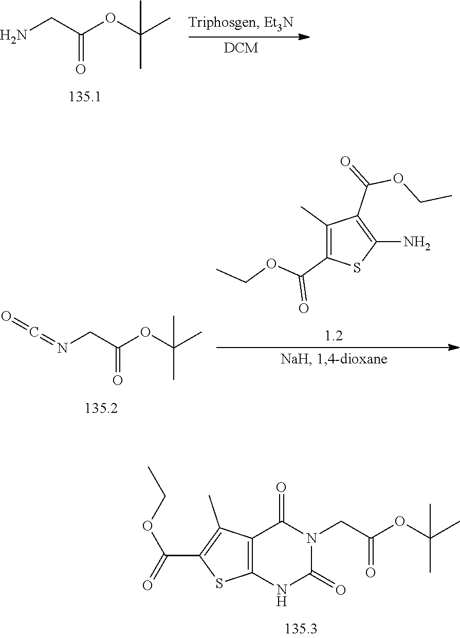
NCC(OC(C)(C)C)=O.C1(C)=C(C(=O)OCC)SC(N)=C1C(OCC)=O.N(CC(OC(C)(C)C)=O)=C=O.C12=C(NC(=O)N(CC(OC(C)(C)C)=O)C1=O)SC(C(=O)OCC)=C2C
